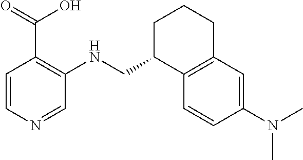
C1=CN=CC(NCC2C3=C(CCC2)C=C(N(C)C)C=C3)=C1C(=O)O
